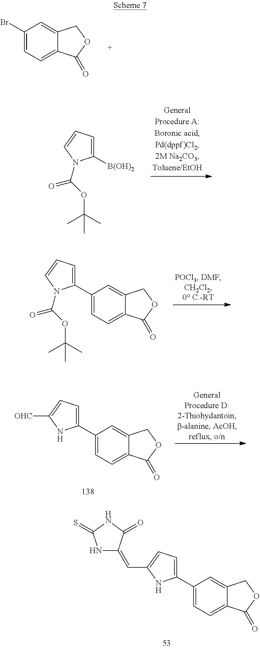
C1(Br)=CC=C2C(=C1)COC2=O.C1([B(OH)2])=CC=CN1C(OC(C)(C)C)=O.C1(C2=CC=C3C(=C2)COC3=O)=CC=CN1C(OC(C)(C)C)=O.C1(C2=CC=C3C(=C2)COC3=O)=CC=C([OHC])N1.C1(C2=CC=C3C(=C2)COC3=O)=CC=C(C=C2NC(=S)NC2=O)N1
